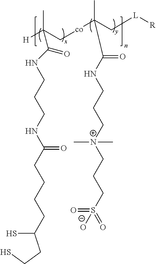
CC(C[co]C(C)(C[L][R])C(NCCC[N+](CCCS(=O)(=O)[O-])(C)C)=O)([H])C(NCCCNC(CCCCC(S)CCS)=O)=O
